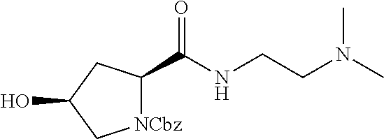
[NCbz]1C(C(NCCN(C)C)=O)CC(O)C1
